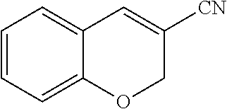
C1=CC=C2C(=C1)C=C([CN])CO2
